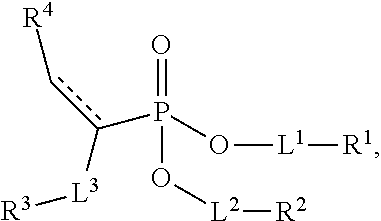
c(c([L3][R3])P(=O)(O[L1][R1])O[L2][R2])[R4]
